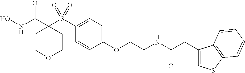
N(C(C1(S(C2=CC=C(OCCNC(CC3=CSC4=C3C=CC=C4)=O)C=C2)(=O)=O)CCOCC1)=O)O
